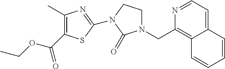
C1(C)=C(C(OCC)=O)SC(N2CCN(CC3=C4C(=CC=N3)C=CC=C4)C2=O)=N1
